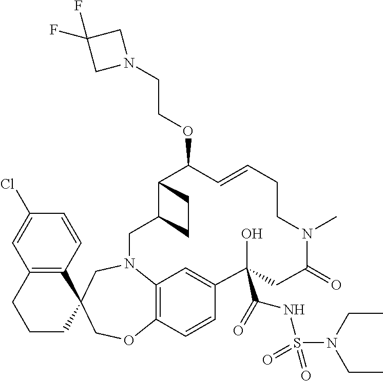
C1(Cl)=CC2=C(C=C1)C1(CCC2)CN2C3=C(OC1)C=CC(=C3)C(O)(C(NS(=O)(=O)N(CC)CC)=O)CC(=O)N(C)CCC=CC(OCCN1CC(F)(F)C1)C1C(C2)CC1
